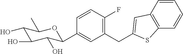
C1(CC2=CC3=C(C=CC=C3)S2)=C(F)C=CC(C2C(O)C(O)C(O)C(C)O2)=C1
